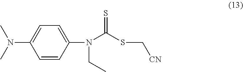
C1=CC(N(C(SC[CN])=S)CC)=CC=C1N(C)C
